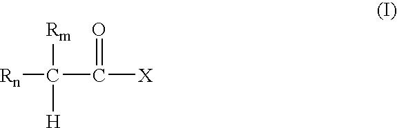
[Rn]C(C([X])=O)([H])[Rm]
